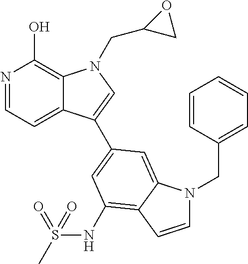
N1=CC=C2C(=C1O)N(CC1CO1)C=C2C1=CC(NS(C)(=O)=O)=C2C(=C1)N(CC1=CC=CC=C1)C=C2
